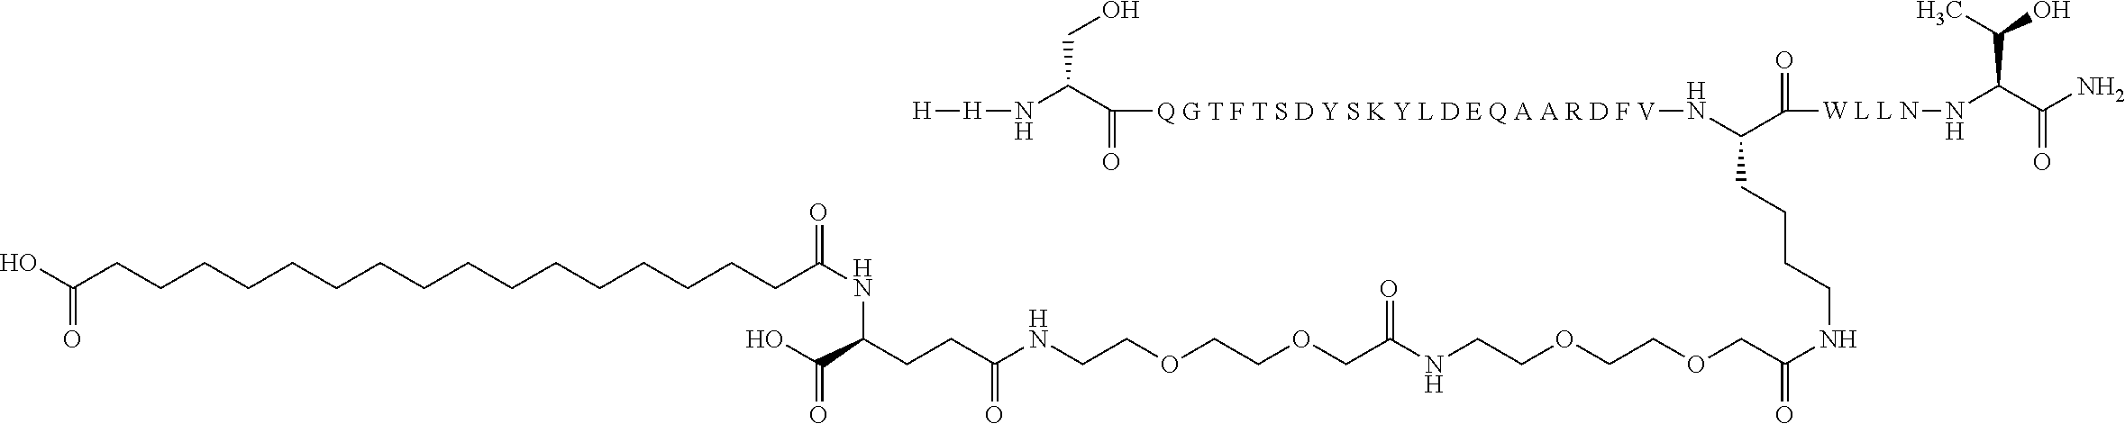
C(NC(COCCOCCNC(COCCOCCNC(CCC(C(O)=O)NC(CCCCCCCCCCCCCCCCC(O)=O)=O)=O)=O)=O)CCCC(N[Q G T F T S D Y S K Y L D E Q A A R D F V]C(C(N[H][H])CO)=O)C([W L L N]NC(C(N)=O)C(C)O)=O
